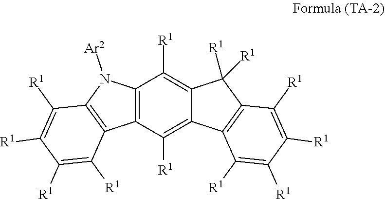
C12=C(C([R1])=C3C(=C1[R1])C([R1])([R1])C1=C3C([R1])=C([R1])C([R1])=C1[R1])C1=C(N2[Ar2])C([R1])=C([R1])C([R1])=C1[R1]
